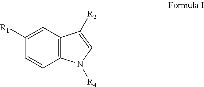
C12=C(C=C([R1])C=C1)C([R2])=CN2[R4]
